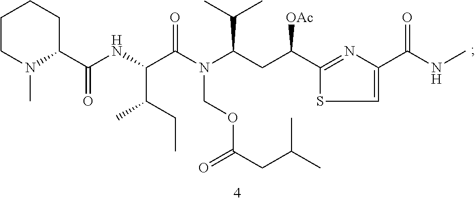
C1CN(C)C(C(NC(C(CC)C)C(N(COC(CC(C)C)=O)C(CC(C2=NC(C(NC)=O)=CS2)[OAc])C(C)C)=O)=O)CC1
